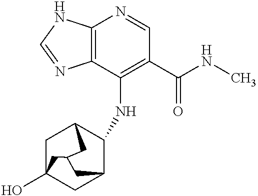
C12=C(C(NC3C4CC5(O)CC3CC(C5)C4)=C(C(NC)=O)C=N1)N=CN2
